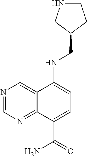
C12=CN=CN=C1C(C(=O)N)=CC=C2NCC1CCNC1
